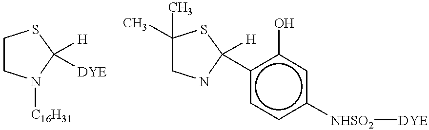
C1CN([C16H31])C([H])([DYE])S1.C1(C)(C)CNC([H])(c2ccc([NHSO2][DYE])cc2O)S1
